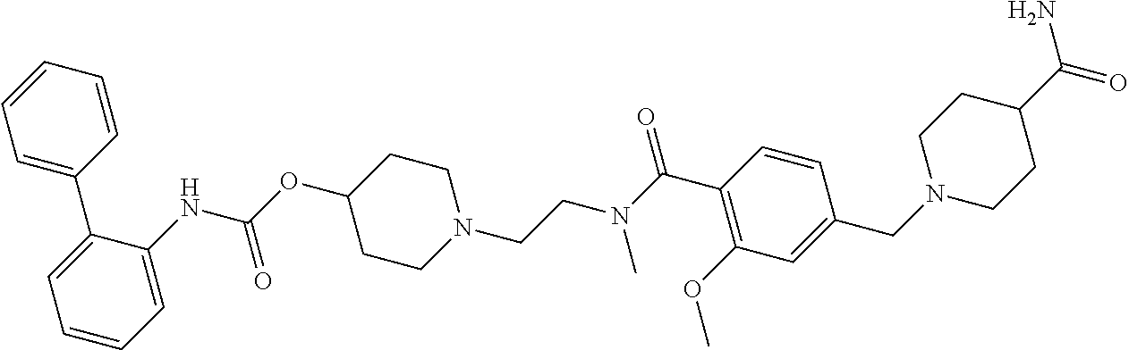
C1=CC=C(NC(OC2CCN(CCN(C(C3=C(OC)C=C(CN4CCC(C(=O)N)CC4)C=C3)=O)C)CC2)=O)C(C2=CC=CC=C2)=C1
